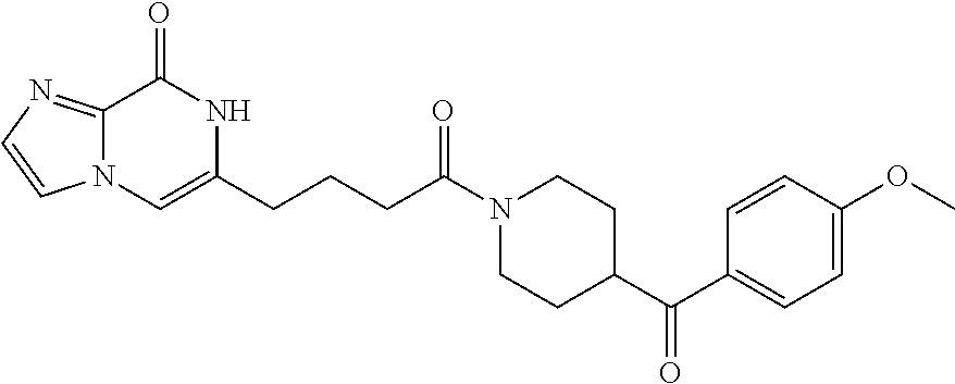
N1(C(CCCC2=CN3C(=NC=C3)C(=O)N2)=O)CCC(C(C2=CC=C(OC)C=C2)=O)CC1
